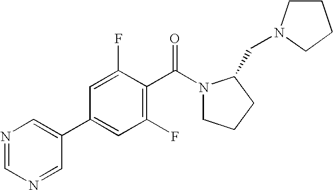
N1=CN=CC(C2=CC(F)=C(C(=O)N3CCCC3CN3CCCC3)C(F)=C2)=C1
